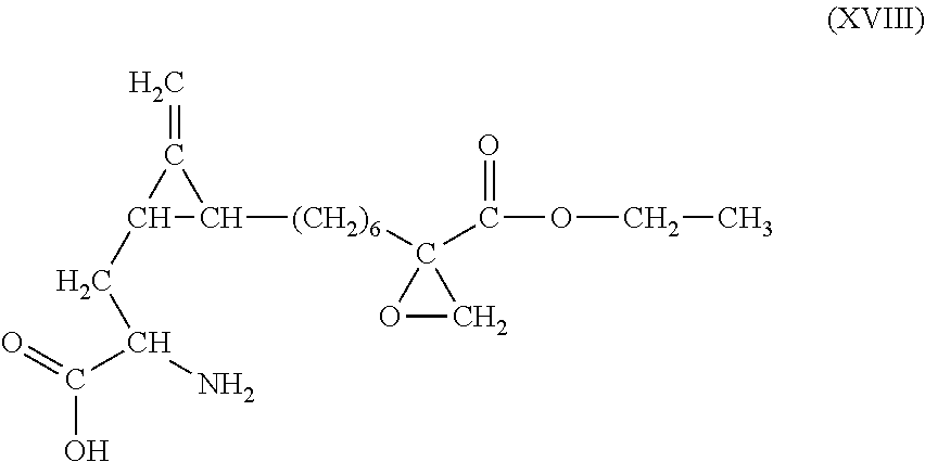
C1([(CH2)6]C2(C(=O)OCC)OC2)C(CC(C(=O)O)N)C1=C
